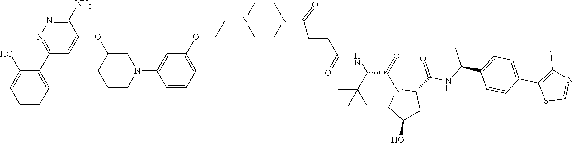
C1=C(O)C(C2=NN=C(N)C(OC3CCCN(C4=CC(OCCN5CCN(C(CCC(NC(C(N6CC(O)CC6C(=O)NC(C6=CC=C(C7=C(C)N=CS7)C=C6)C)=O)C(C)(C)C)=O)=O)CC5)=CC=C4)C3)=C2)=CC=C1
